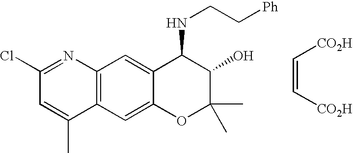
C12=C(C=C3C(=C1)C(NCC[Ph])C(O)C(C)(C)O3)C(C)=CC(Cl)=N2.[CO2H]C=C[CO2H]
